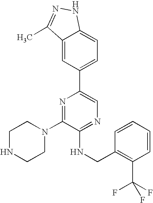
C1(N2CCNCC2)=NC(C2=CC=C3C(=C2)C(C)=NN3)=CN=C1NCC1=C(C(F)(F)F)C=CC=C1
